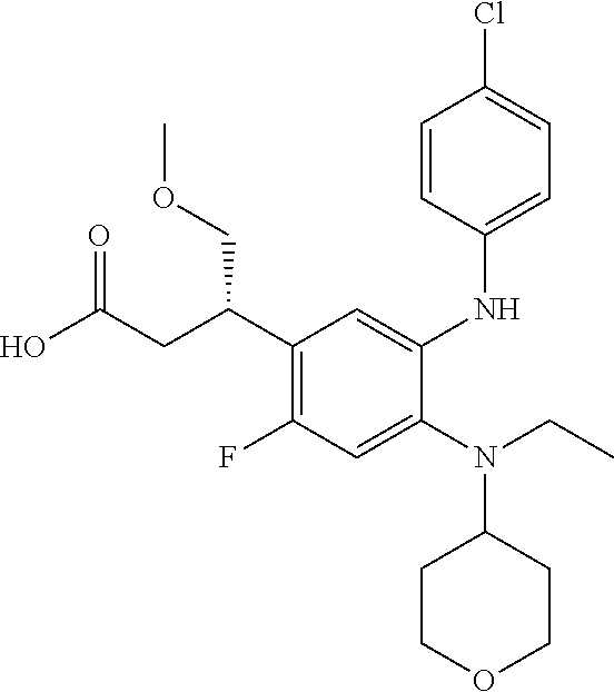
C1(C(CC(O)=O)COC)=C(F)C=C(N(CC)C2CCOCC2)C(NC2=CC=C(Cl)C=C2)=C1
